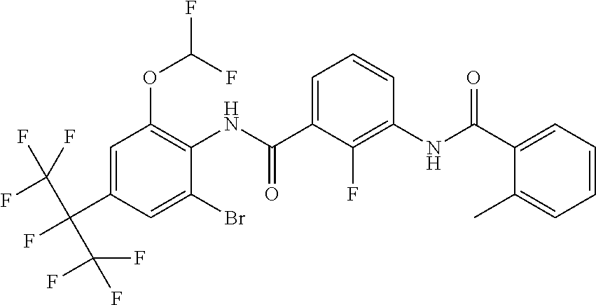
C1=C(C(NC2=C(OC(F)F)C=C(C(C(F)(F)F)(C(F)(F)F)F)C=C2Br)=O)C(F)=C(NC(C2=CC=CC=C2C)=O)C=C1
